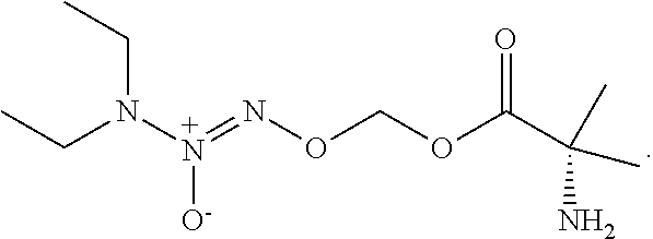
N([+N](=NOCOC(C(C)(C)N)=O)[O-])(CC)CC
